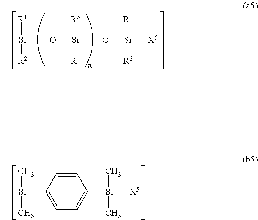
O([Si]([R3])([R4])O[Si]([R1])([R2])[X5]C)[Si]([R1])(C)[R2].[Si](C1=CC=C([Si](C)(C)[X5]C)C=C1)(C)(C)C
